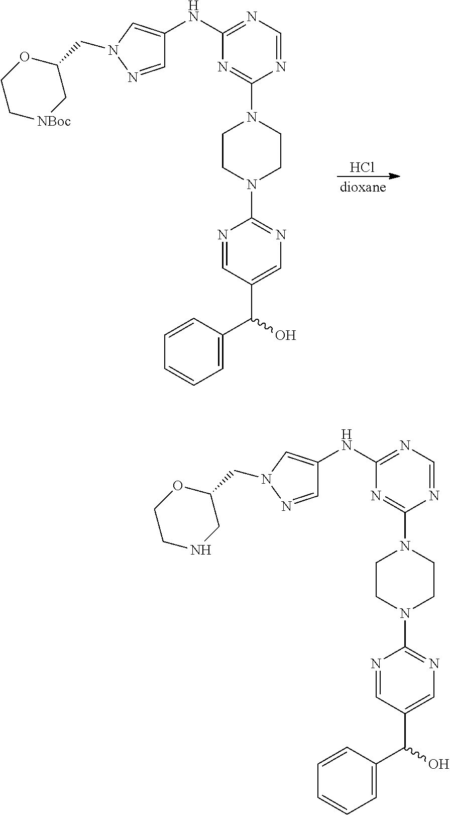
Cl.N1=CC(C(O)C2=CC=CC=C2)=CN=C1N1CCN(C2=NC(NC3=CN(CC4OCC[NBoc]C4)N=C3)=NC=N2)CC1.N1=CC(C(O)C2=CC=CC=C2)=CN=C1N1CCN(C2=NC(NC3=CN(CC4OCCNC4)N=C3)=NC=N2)CC1
